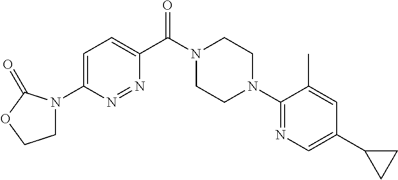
C1=C(N2CCOC2=O)N=NC(C(N2CCN(C3=NC=C(C4CC4)C=C3C)CC2)=O)=C1
